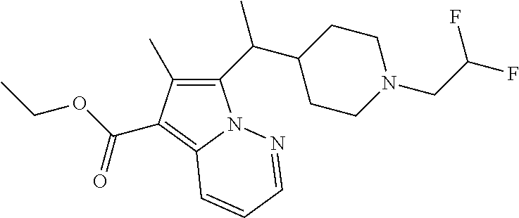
C1(C(C2CCN(CC(F)F)CC2)C)=C(C)C(C(OCC)=O)=C2N1N=CC=C2
